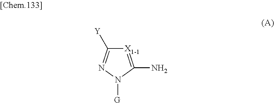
[X1-1]1=C(N)N([G])N=C1[Y]
